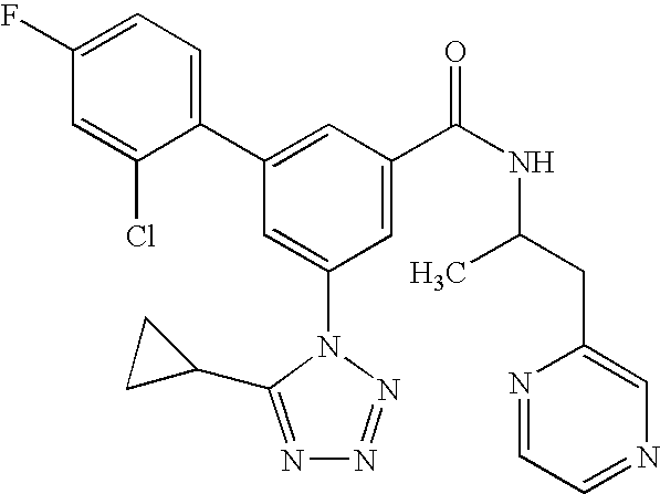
C1(C2=CC(C(NC(CC3=CN=CC=N3)C)=O)=CC(N3C(C4CC4)=NN=N3)=C2)=CC=C(F)C=C1Cl
